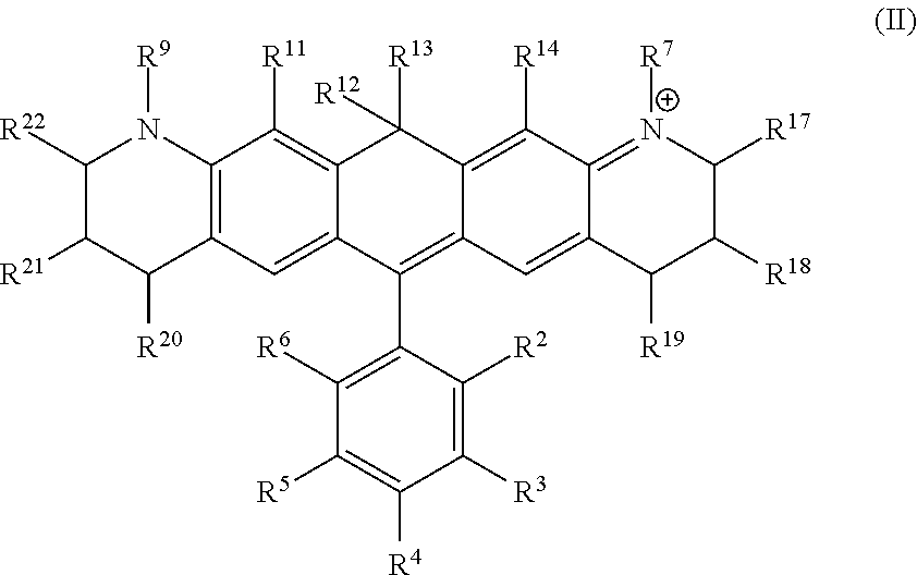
C1([R22])C([R21])C([R20])C2=C(N1[R9])C([R11])=C1C(=C2)C(C2=C([R6])C([R5])=C([R4])C([R3])=C2[R2])=C2C(=C([R14])C3=[N+]([R7])C([R17])C([R18])C([R19])C3=C2)C1([R13])[R12]
